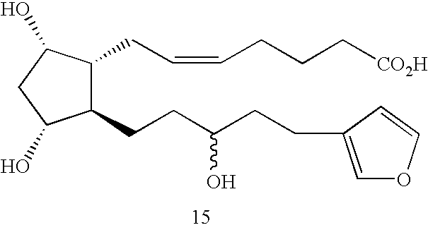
C1(CCC(CCC2=COC=C2)O)C(CC=CCCC[CO2H])C(O)CC1O
